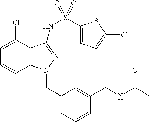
C1=C(Cl)C2=C(C=C1)N(CC1=CC=CC(CNC(C)=O)=C1)N=C2NS(=O)(=O)C1=CC=C(Cl)S1
